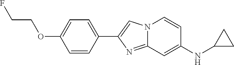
C1(C2=CC=C(OCCF)C=C2)=CN2C(=N1)C=C(NC1CC1)C=C2
